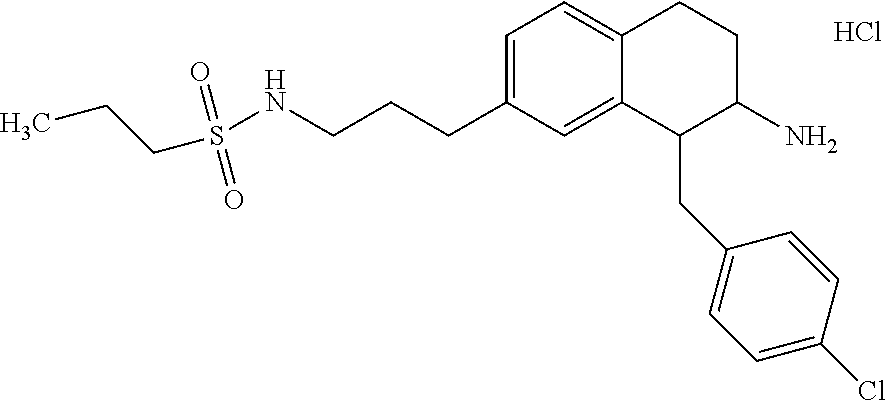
C1=C(CCCNS(=O)(=O)CCC)C=C2C(=C1)CCC(N)C2CC1=CC=C(Cl)C=C1.Cl
